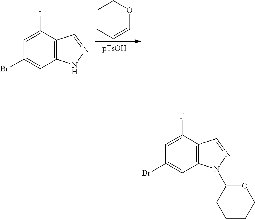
C1CC=COC1.C1=C(F)C2=C(C=C1Br)NN=C2.C1=C(F)C2=C(C=C1Br)N(C1CCCCO1)N=C2
